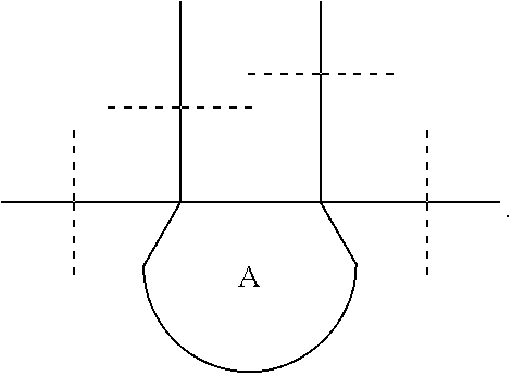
CC(C(C(C(C)(C)C)(C(C)(C)C)C)(C(C)(C)C)C)(C)C.[A]
